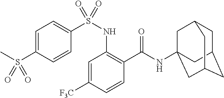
C1=C([F3C])C=CC(C(=O)NC23CC4CC(CC(C2)C4)C3)=C1NS(C1=CC=C(S(C)(=O)=O)C=C1)(=O)=O
